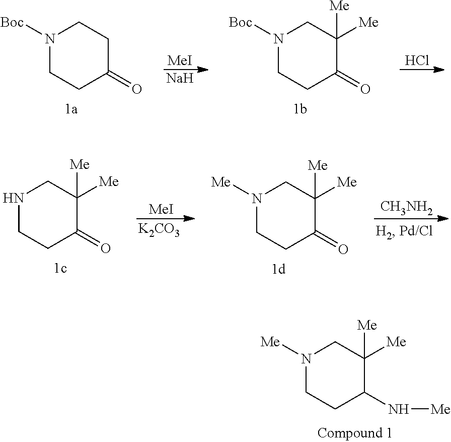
N1([Me])CCC(N[Me])C([Me])([Me])C1.N1([Boc])CCC(=O)CC1.[MeI].[Na].N1([Boc])CCC(=O)C([Me])([Me])C1.Cl.[MeI].[K2CO3].N1CCC(=O)C([Me])([Me])C1.N1([Me])CCC(=O)C([Me])([Me])C1.[CH3NH2]
